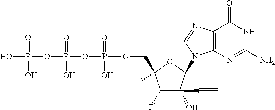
C1(F)C(O)(C#C)C(N2C3=C(N=C2)C(=O)NC(N)=N3)OC1(COP(OP(OP(O)(=O)O)(=O)O)(=O)O)F
